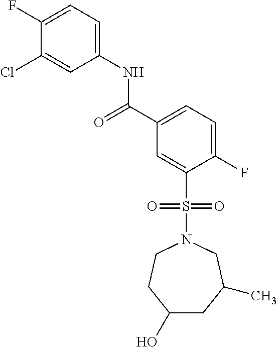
C1(F)=CC=C(NC(C2=CC=C(F)C(S(N3CCC(O)CC(C)C3)(=O)=O)=C2)=O)C=C1Cl
